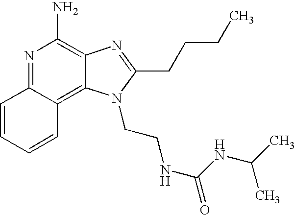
N1=C2C(=C3C(=C1N)N=C(CCCC)N3CCNC(NC(C)C)=O)C=CC=C2
